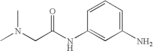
C1=CC=C(N)C=C1NC(CN(C)C)=O
